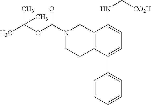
N1(C(OC(C)(C)C)=O)CCC2=C(C1)C(NC[CO2H])=CC=C2C1=CC=CC=C1
